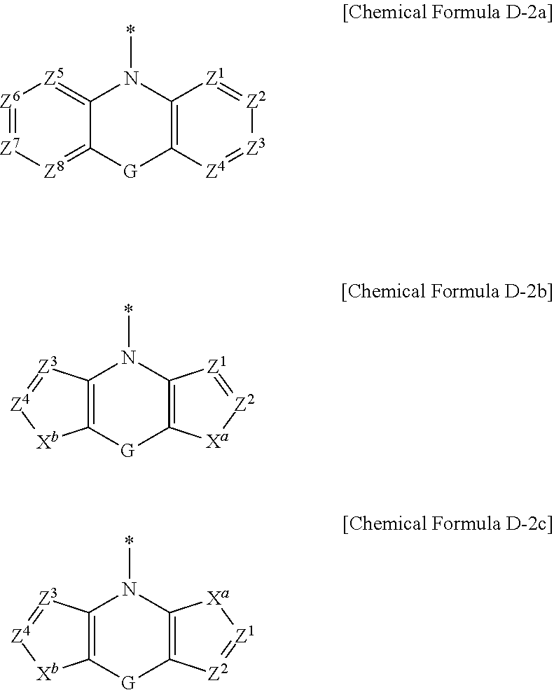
[Z6]1=[Z7][Z8]=C2C(=[Z5]1)N(*)C1=C([G]2)[Z4]=[Z3][Z2]=[Z1]1.C12=C(N(*)C3=C([G]1)[Xa][Z2]=[Z1]3)[Z3]=[Z4][Xb]2.C12=C(N(*)C3=C([G]1)[Z2]=[Z1][Xa]3)[Z3]=[Z4][Xb]2
